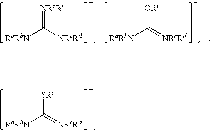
C([SRe])(=[NRcRd])[RaRbN].C(=[NReRf])([NRcRd])[RaRbN].C([ORe])(=[NRcRd])[RaRbN]
